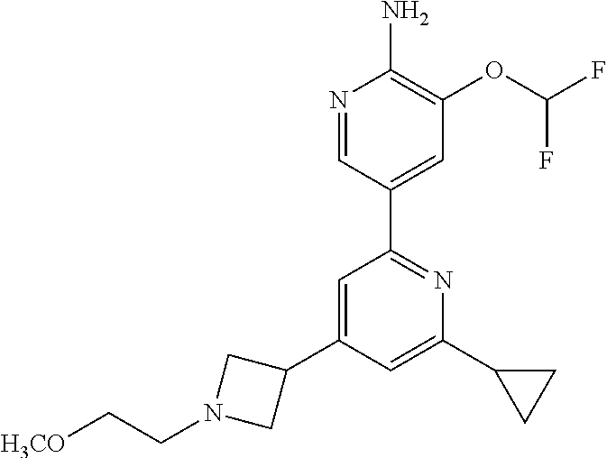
N1=CC(C2=NC(C3CC3)=CC(C3CN(CC[H3CO])C3)=C2)=CC(OC(F)F)=C1N
